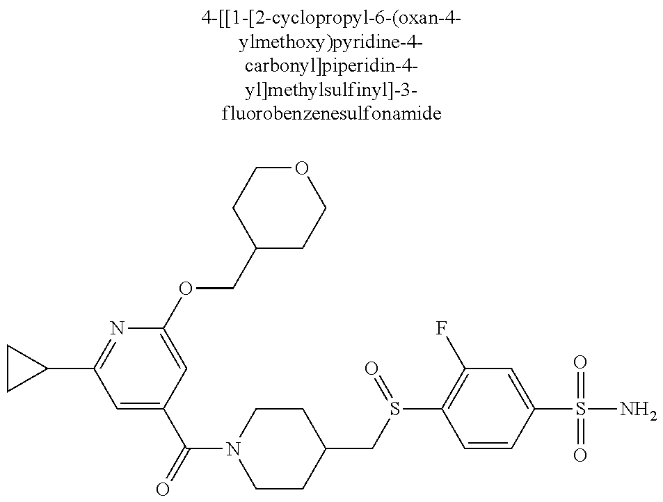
C1CC1C1=NC(OCC2CCOCC2)=CC(C(N2CCC(CS(C3=C(F)C=C(S(=O)(=O)N)C=C3)=O)CC2)=O)=C1
